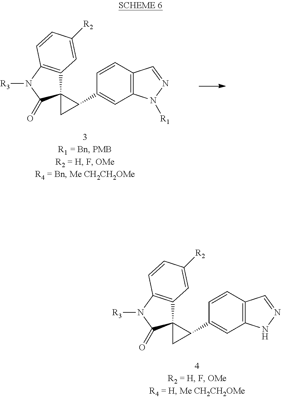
C12(C3=C(N([R3])C1=O)C=CC([R2])=C3)CC2C1=CC2=C(C=C1)C=NN2[R1].C12(C3=C(N([R3])C1=O)C=CC([R2])=C3)CC2C1=CC2=C(C=C1)C=NN2
